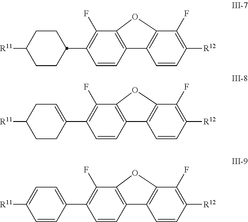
C1CC(C2=C(F)C3=C(C=C2)C2=C(C(F)=C([R12])C=C2)O3)CCC1[R11].C1CC(C2=C(F)C3=C(C=C2)C2=C(C(F)=C([R12])C=C2)O3)=CCC1[R11].C1=CC(C2=C(F)C3=C(C=C2)C2=C(C(F)=C([R12])C=C2)O3)=CC=C1[R11]
